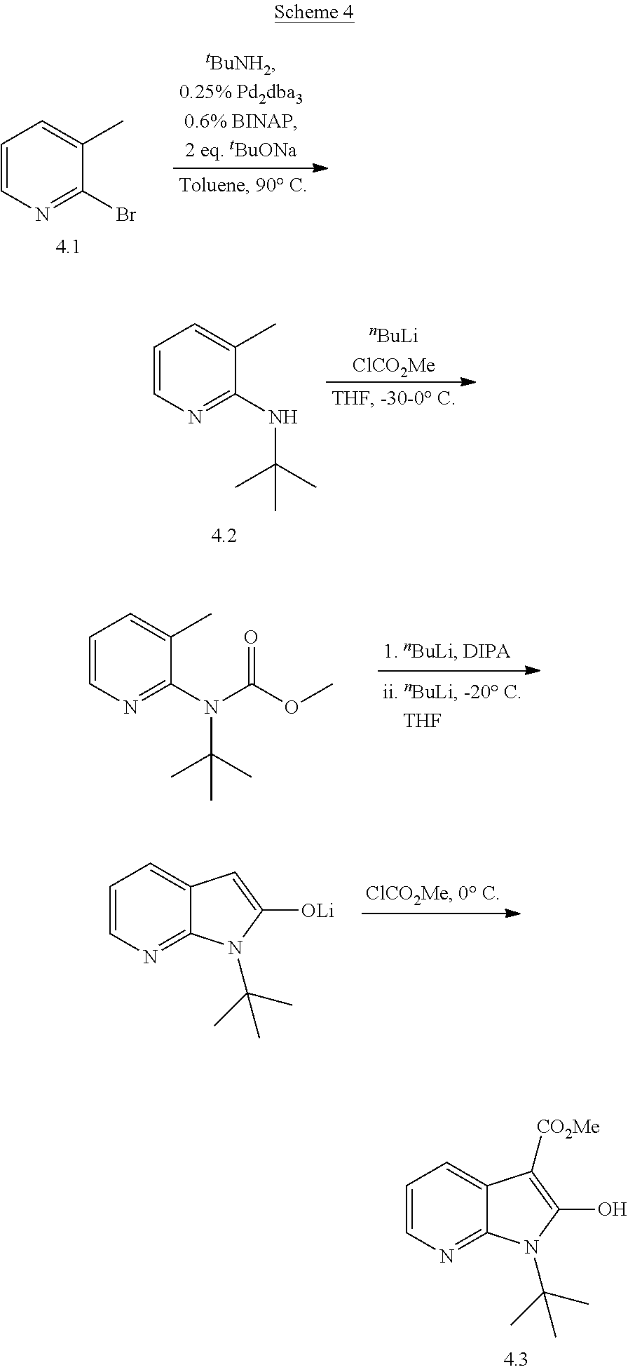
C1=CN=C2C(=C1)C([CO2Me])=C(O)N2C(C)(C)C.C1=CN=C(Br)C(C)=C1.C1=CN=C(NC(C)(C)C)C(C)=C1.C1=CN=C(N(C(C)(C)C)C(=O)OC)C(C)=C1.C1=CN=C2C(=C1)C=C([OLi])N2C(C)(C)C
